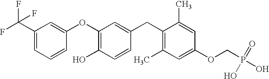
C1(OC2=CC(C(F)(F)F)=CC=C2)=C(O)C=CC(CC2=C(C)C=C(OCP(O)(=O)O)C=C2C)=C1
